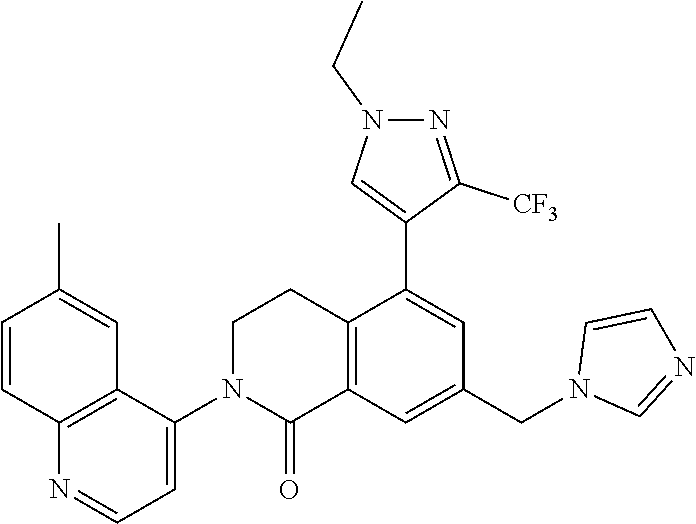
C12=C(C=C(CN3C=NC=C3)C=C1C1=CN(CC)N=C1[CF3])C(=O)N(C1=CC=NC3=C1C=C(C)C=C3)CC2
